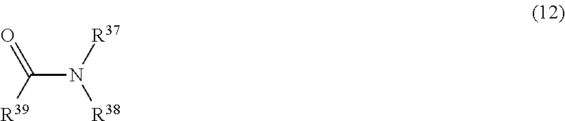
C(N([R37])[R38])(=O)[R39]
